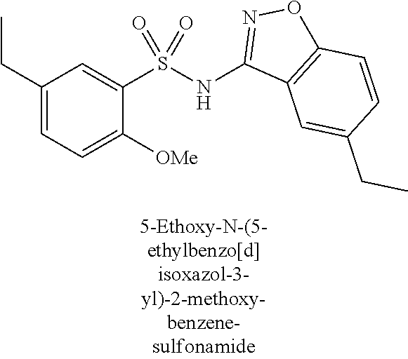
C1(CC)=CC=C([OMe])C(S(=O)(=O)NC2=NOC3=C2C=C(CC)C=C3)=C1
